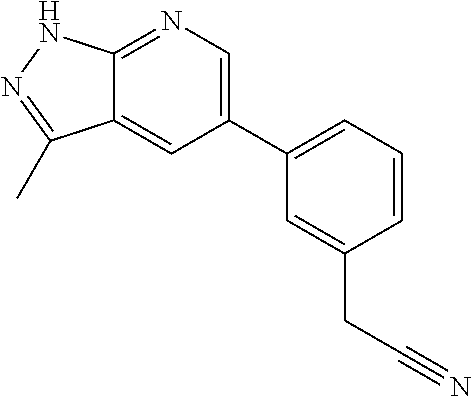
C1=C(CC#N)C=CC=C1C1=CN=C2C(=C1)C(C)=NN2
